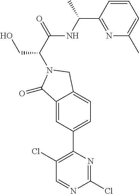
N1=C(C(NC(C(CO)N2CC3=CC=C(C4=C(Cl)C=NC(Cl)=N4)C=C3C2=O)=O)C)C=CC=C1C
